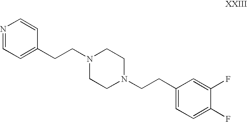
N1=CC=C(CCN2CCN(CCC3=CC=C(F)C(F)=C3)CC2)C=C1
